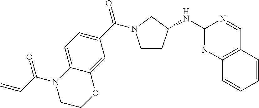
C1CC(NC2=NC3=C(C=N2)C=CC=C3)CN1C(C1=CC=C2C(=C1)OCCN2C(=O)C=C)=O
